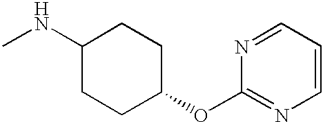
N1=CC=CN=C1OC1CCC(NC)CC1
